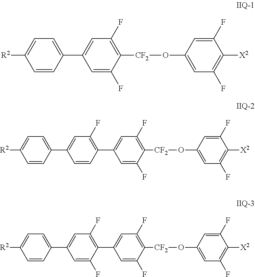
C1=C(F)C([CF2]OC2=CC(F)=C([X2])C(F)=C2)=C(F)C=C1C1=CC=C([R2])C=C1.C1=C(F)C([CF2]OC2=CC(F)=C([X2])C(F)=C2)=C(F)C=C1C1=C(F)C=C(C2=CC=C([R2])C=C2)C=C1.C1=C(F)C([CF2]OC2=CC(F)=C([X2])C(F)=C2)=C(F)C=C1C1=C(F)C=C(C2=CC=C([R2])C=C2)C=C1F
